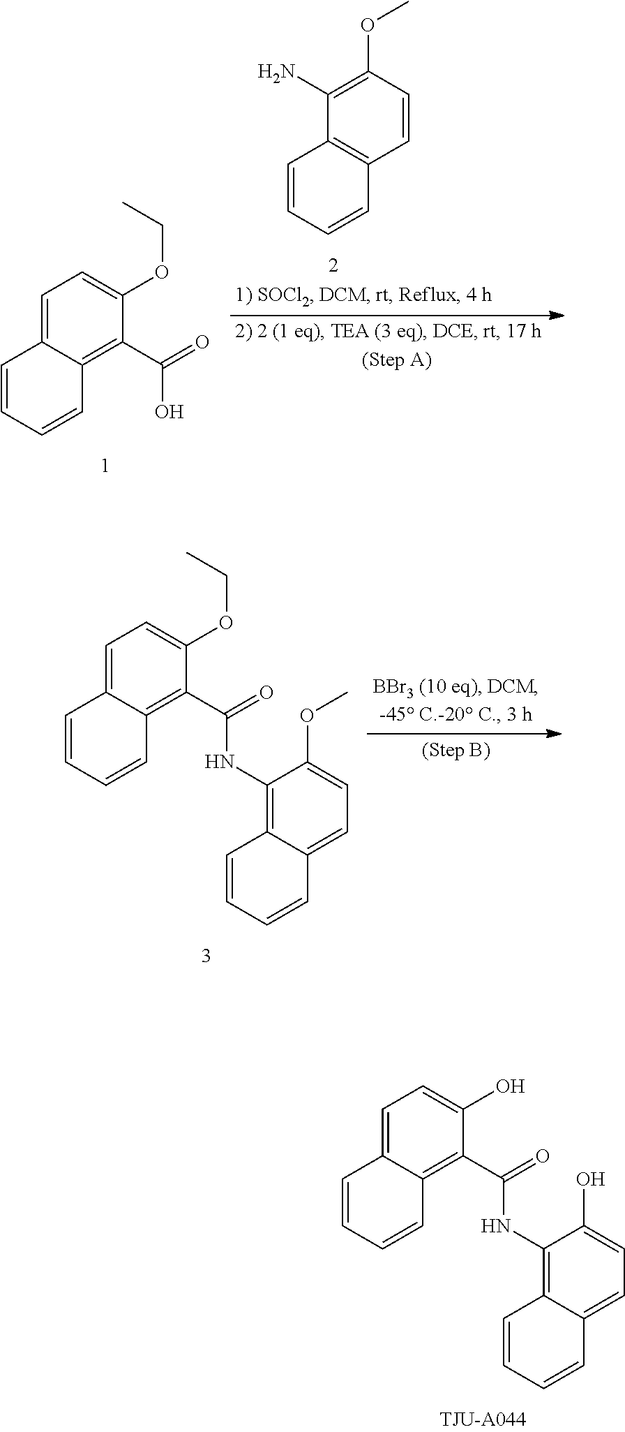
C1=C2C(=C(C(=O)NC3=C4C(=CC=C3O)C=CC=C4)C(O)=C1)C=CC=C2.C1=C2C(=C(C(=O)O)C(OCC)=C1)C=CC=C2.C1=CC(OC)=C(N)C2=C1C=CC=C2.C1=C2C(=C(C(=O)NC3=C4C(=CC=C3OC)C=CC=C4)C(OCC)=C1)C=CC=C2
